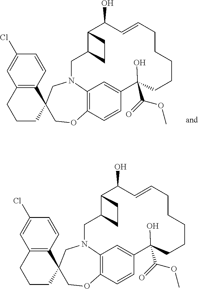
C12=C(C=CC(Cl)=C1)C1(CCC2)COC2=C3N(C1)CC1C(C(O)C=CCCCCCC(O)(C(=O)OC)C(=C3)C=C2)CC1.C12=C3C=C(C=C1)C(O)(C(=O)OC)CCCCCC=CC(O)C1C(CN3CC3(C4=C(C=C(Cl)C=C4)CCC3)CO2)CC1
